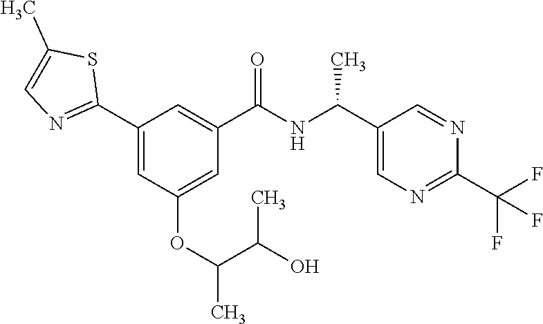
C1(C2=NC=C(C)S2)=CC(OC(C)C(O)C)=CC(C(NC(C2=CN=C(C(F)(F)F)N=C2)C)=O)=C1
